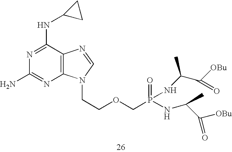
C1(NC2CC2)=NC(N)=NC2=C1N=CN2CCOCP(NC(C([OBu])=O)C)(NC(C([OBu])=O)C)=O
